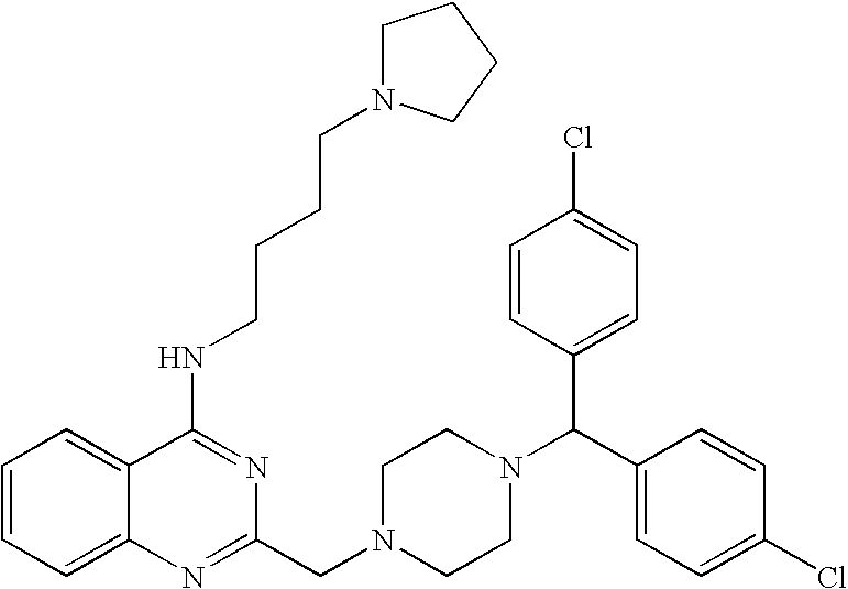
C1=CC=C2C(=C1)C(NCCCCN1CCCC1)=NC(CN1CCN(C(C3=CC=C(Cl)C=C3)C3=CC=C(Cl)C=C3)CC1)=N2
